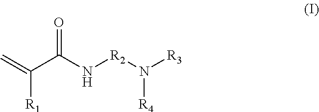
C=C(C(N[R2]N([R3])[R4])=O)[R1]
